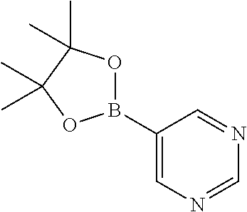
C1(B2OC(C)(C)C(C)(C)O2)=CN=CN=C1
